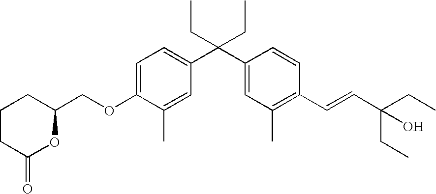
C1=C(OCC2OC(=O)CCC2)C(C)=CC(C(C2=CC(C)=C(C=CC(CC)(CC)O)C=C2)(CC)CC)=C1
